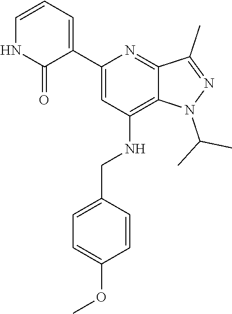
C(C)(C)N1C2=C(NCC3=CC=C(OC)C=C3)C=C(C3=CC=CNC3=O)N=C2C(C)=N1
